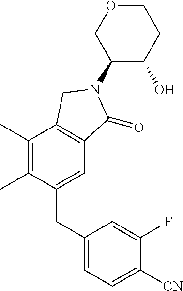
C1(N2C(=O)C3=C(C(C)=C(C)C(CC4=CC=C([CN])C(F)=C4)=C3)C2)C(O)CCOC1
